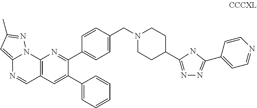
C1(C2=NN=C(C3=CC=NC=C3)N2)CCN(CC2=CC=C(C3=NC4=C(C=C3C3=CC=CC=C3)C=NC3=CC(C)=NN43)C=C2)CC1
